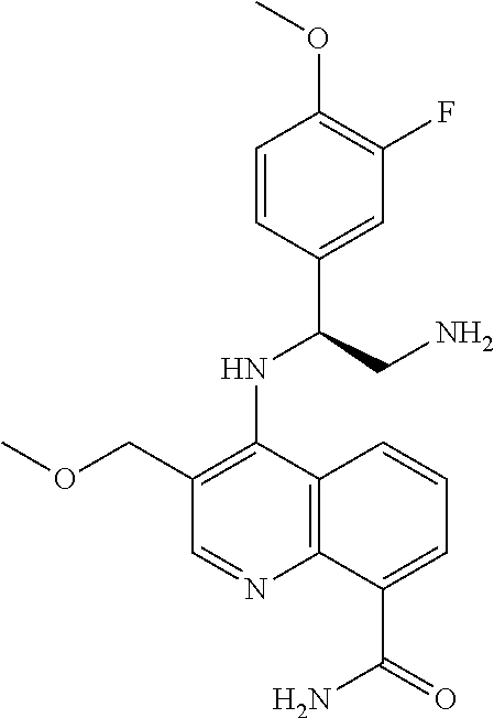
C1=CC(C(CN)NC2=C(COC)C=NC3=C2C=CC=C3C(=O)N)=CC(F)=C1OC
